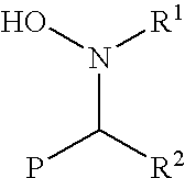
C(N(O)[R1])(P)[R2]
